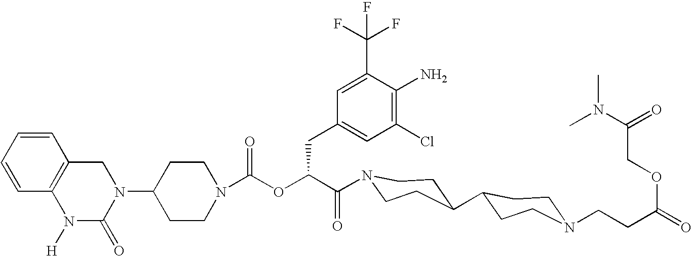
N1(C2CCN(C(OC(C(=O)N3CCC(C4CCN(CCC(=O)OCC(N(C)C)=O)CC4)CC3)CC3=CC(Cl)=C(N)C(C(F)(F)F)=C3)=O)CC2)CC2=C(N([H])C1=O)C=CC=C2
